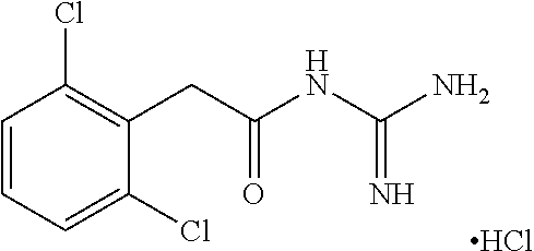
C1=CC=C(Cl)C(CC(NC(N)=N)=O)=C1Cl.Cl
